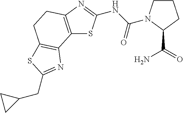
C12=C(N=C(NC(=O)N3CCCC3C(=O)N)S1)CCC1=C2N=C(CC2CC2)S1
